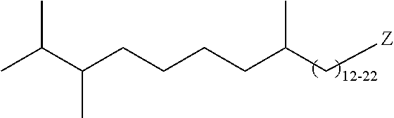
C(C(C[Z])C)CCCC(C(C)C)C
